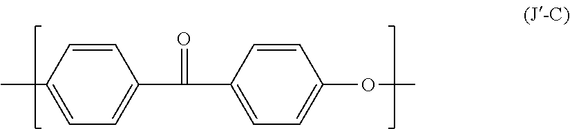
C1=CC(C)=CC=C1C(C1=CC=C(OC)C=C1)=O
